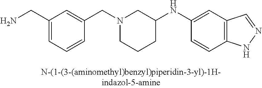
N1(CC2=CC(CN)=CC=C2)CCCC(NC2=CC3=C(C=C2)NN=C3)C1
